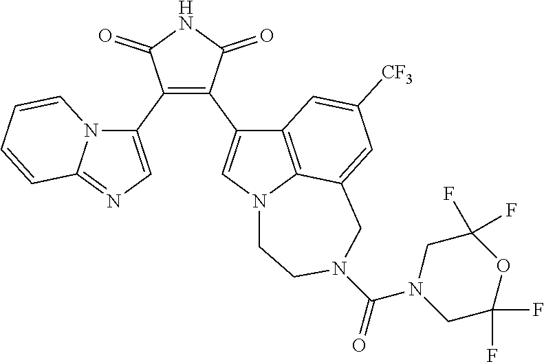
C1(C2=CN=C3N2C=CC=C3)=C(C2=CN3C4=C2C=C([CF3])C=C4CN(C(=O)N2CC(F)(F)OC(F)(F)C2)CC3)C(=O)NC1=O
